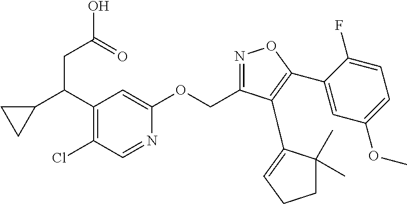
C1(C(C2=C(Cl)C=NC(OCC3=NOC(C4=CC(OC)=CC=C4F)=C3C3=CCCC3(C)C)=C2)CC(O)=O)CC1
